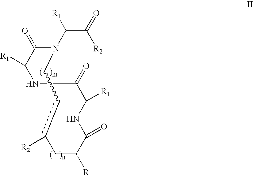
[R1]C(C([R2])=O)N1C(=O)C([R1])NCC(=O)C([R1])NC(=O)C([R])Cc([R2])cC1
